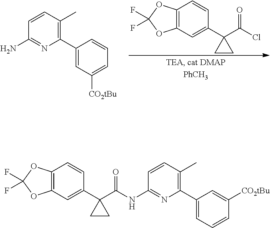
C1(C2=CC([CO2tBu])=CC=C2)=C(C)C=CC(N)=N1.C12=C(OC(F)(F)O1)C=CC(C1(C(=O)Cl)CC1)=C2.C12=C(OC(F)(F)O1)C=CC(C1(C(=O)NC3=NC(C4=CC=CC([CO2tBu])=C4)=C(C)C=C3)CC1)=C2
